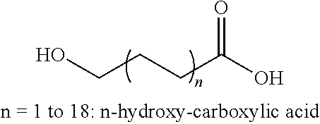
OCCCC(O)=O
